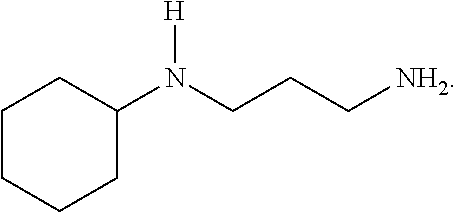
C(CC[NH2])N([H])C1CCCCC1
